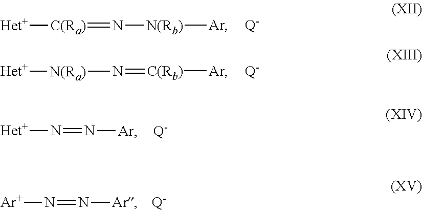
[Ar][N(Rb)]N=[C(Ra)][Het+].[Q-].[Ar][C(Rb)]=N[N(Ra)][Het+].[Q-].N(=N[Ar])[Het+].[Q-].[Ar]N=N[Ar].[Q-]
